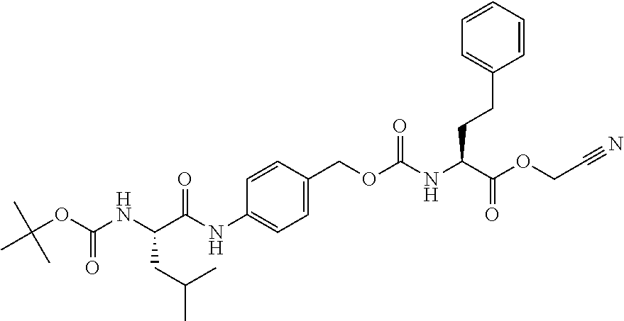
C(OC(NC(C(NC1=CC=C(COC(NC(C(OCC#N)=O)CCC2=CC=CC=C2)=O)C=C1)=O)CC(C)C)=O)(C)(C)C
